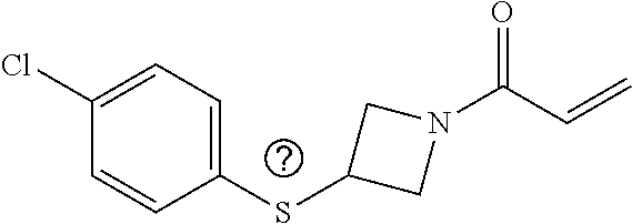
C1(SC2CN(C(C=C)=O)C2)=CC=C(Cl)C=C1
